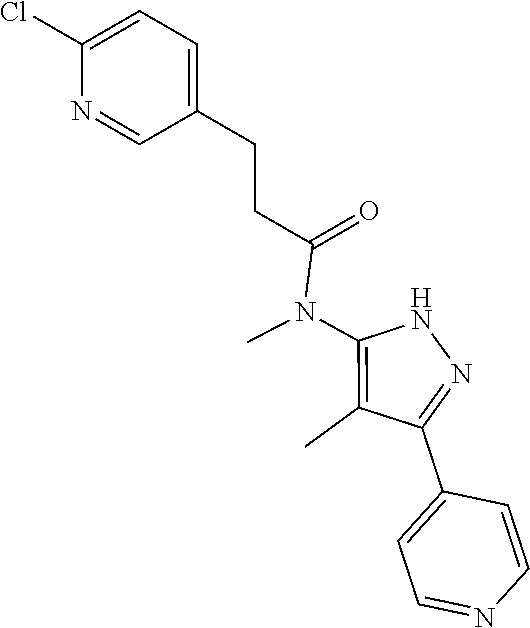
N1C(N(C(CCC2=CC=C(Cl)N=C2)=O)C)=C(C)C(C2=CC=NC=C2)=N1
